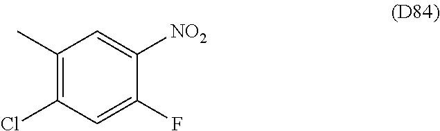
C1(C)=C(Cl)C=C(F)C([NO2])=C1
